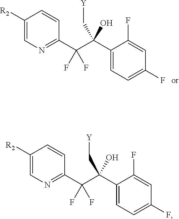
C1([R2])=CN=C(C(C(C2=CC=C(F)C=C2F)(C[Y])O)(F)F)C=C1.C1([R2])=CN=C(C(C(C2=CC=C(F)C=C2F)(C[Y])O)(F)F)C=C1
